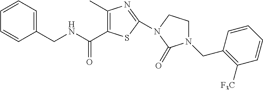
C(NCC1=CC=CC=C1)(=O)C1=C(C)N=C(N2CCN(CC3=C([F3C])C=CC=C3)C2=O)S1
